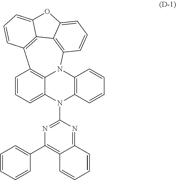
C1=CC=C2C3=C1C1=C4C5=C(N3C3=C(N2C2=NC(C6=CC=CC=C6)=C6C(=N2)C=CC=C6)C=CC=C3)C=CC=C5OC4=CC=C1
